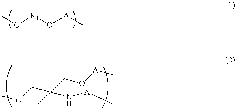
CO[R1]O[A]C.COCC(N[A]C)(C)CO[A]C
